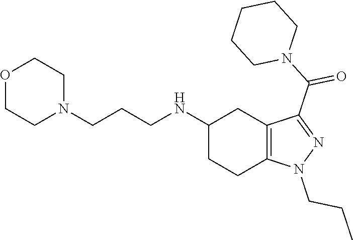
C1(NCCCN2CCOCC2)CCC2=C(C1)C(C(N1CCCCC1)=O)=NN2CCC
